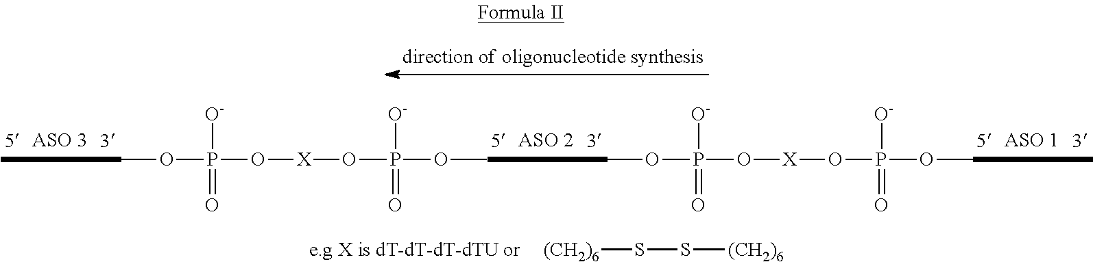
S(S[(CH2)6])[(CH2)6].COP(O[X]OP(OC)(=O)[O-])([O-])=O.COP(O[X]OP(OC)(=O)[O-])([O-])=O
